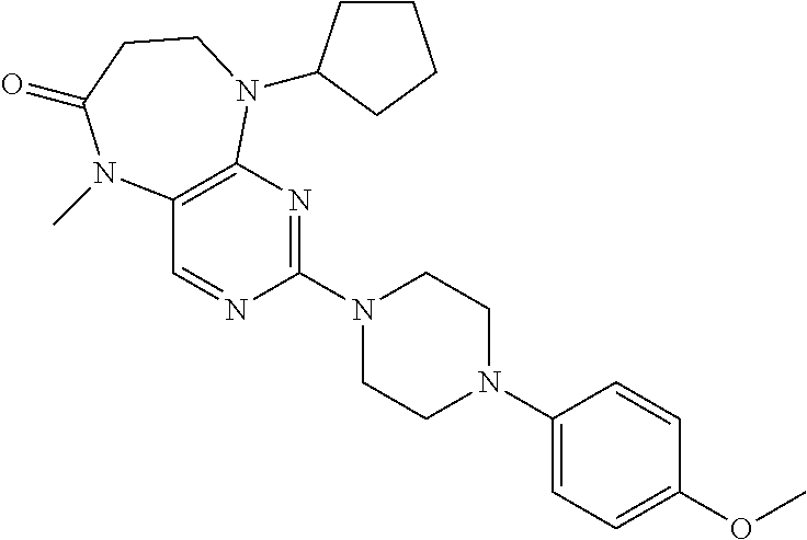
C12=C(N=C(N3CCN(C4=CC=C(OC)C=C4)CC3)N=C1)N(C1CCCC1)CCC(=O)N2C
